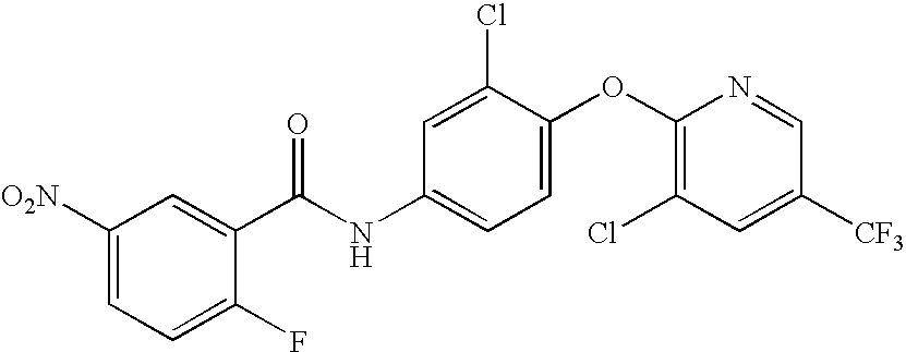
C1([O2N])=CC=C(F)C(C(NC2=CC=C(OC3=C(Cl)C=C([CF3])C=N3)C(Cl)=C2)=O)=C1
